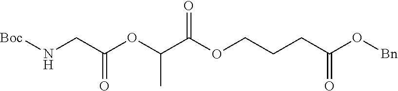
[Boc]NCC(OC(C(OCCCC(O[Bn])=O)=O)C)=O
